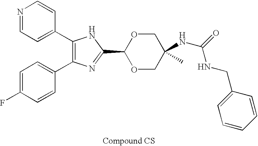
C1(C2=CC=NC=C2)=C(C2=CC=C(F)C=C2)N=C(C2OCC(NC(NCC3=CC=CC=C3)=O)(C)CO2)N1
